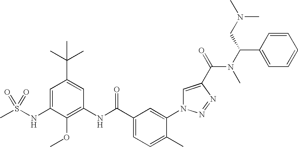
CS(NC1=CC(C(C)(C)C)=CC(NC(C2=CC=C(C)C(N3C=C(C(=O)N(C(C4=CC=CC=C4)CN(C)C)C)N=N3)=C2)=O)=C1OC)(=O)=O
